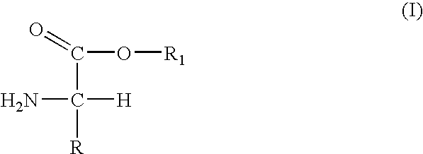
NC([H])([R])C(O[R1])=O
